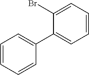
C1=CC=CC(C2=CC=CC=C2Br)=C1
